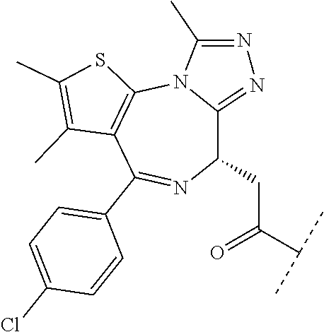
O=C(CC1C2=NN=C(C)N2C2=C(C(C3=CC=C(Cl)C=C3)=N1)C(C)=C(C)S2)C(C)C
